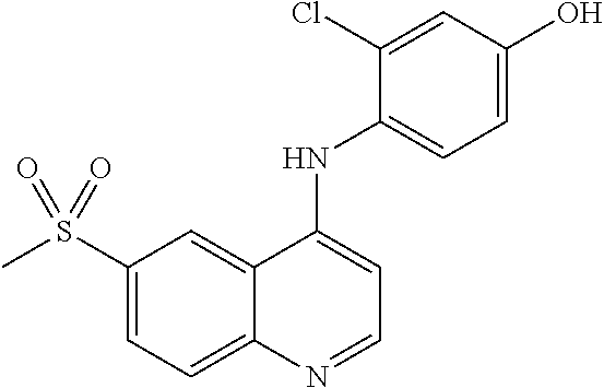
S(C1=CC=C2C(=C1)C(NC1=CC=C(O)C=C1Cl)=CC=N2)(C)(=O)=O
